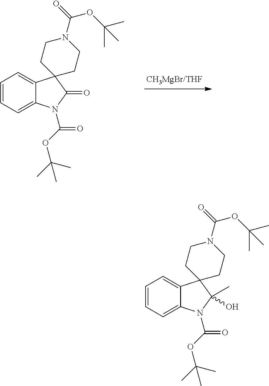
C1=CC=C2C(=C1)C1(C(=O)N2C(OC(C)(C)C)=O)CCN(C(=O)OC(C)(C)C)CC1.C1=CC=C2C(=C1)C1(C(O)(C)N2C(OC(C)(C)C)=O)CCN(C(=O)OC(C)(C)C)CC1
